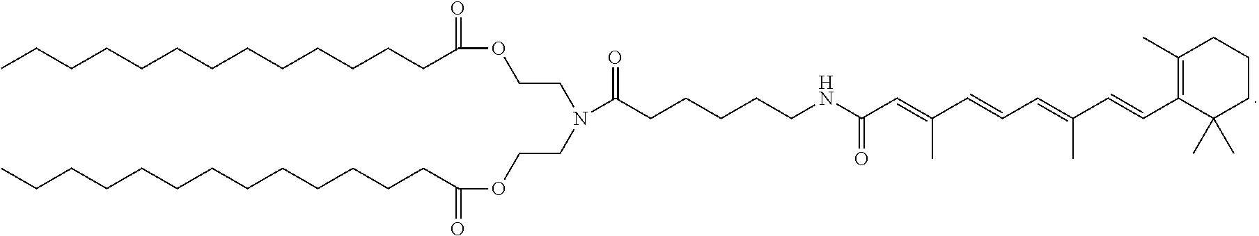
CCCCCCCCCCCCCC(OCCN(CCOC(CCCCCCCCCCCCC)=O)C(CCCCCNC(C=C(C=CC=C(C)C=CC1=C(C)CCCC1(C)C)C)=O)=O)=O
